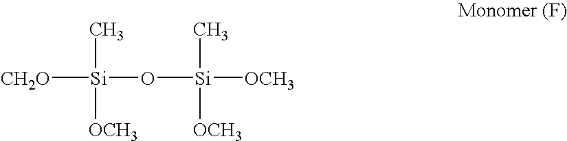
[CH2O][Si](O[Si]([OCH3])(C)[OCH3])(C)[OCH3]
